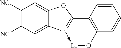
C1([NC])=C([NC])C=C2C(=C1)OC1=N2->[Li]OC2=C1C=CC=C2
